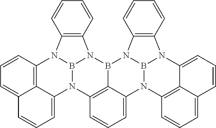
N12C3=C4C(=CC=CC4=CC=C3)N3C4=C(C=CC=C4)N(B4C5=C(N6B7N(C8=C(C=CC=C8)N47)C4=C7C6=CC=CC7=CC=C4)C=CC=C15)B23
